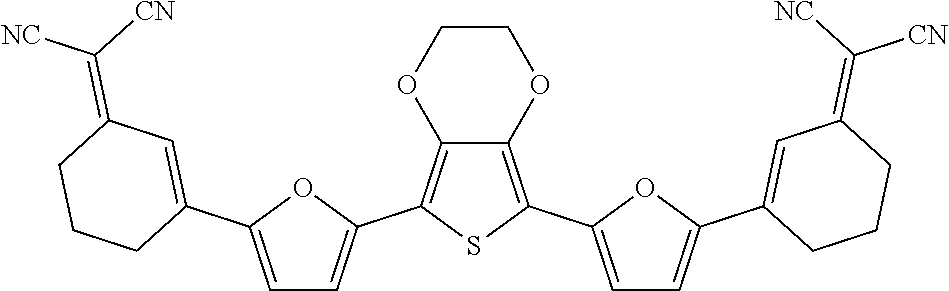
C1(C2=CC=C(C3=C4C(=C(C5=CC=C(C6=CC(=C([NC])[CN])CCC6)O5)S3)OCCO4)O2)=CC(=C([CN])[NC])CCC1
